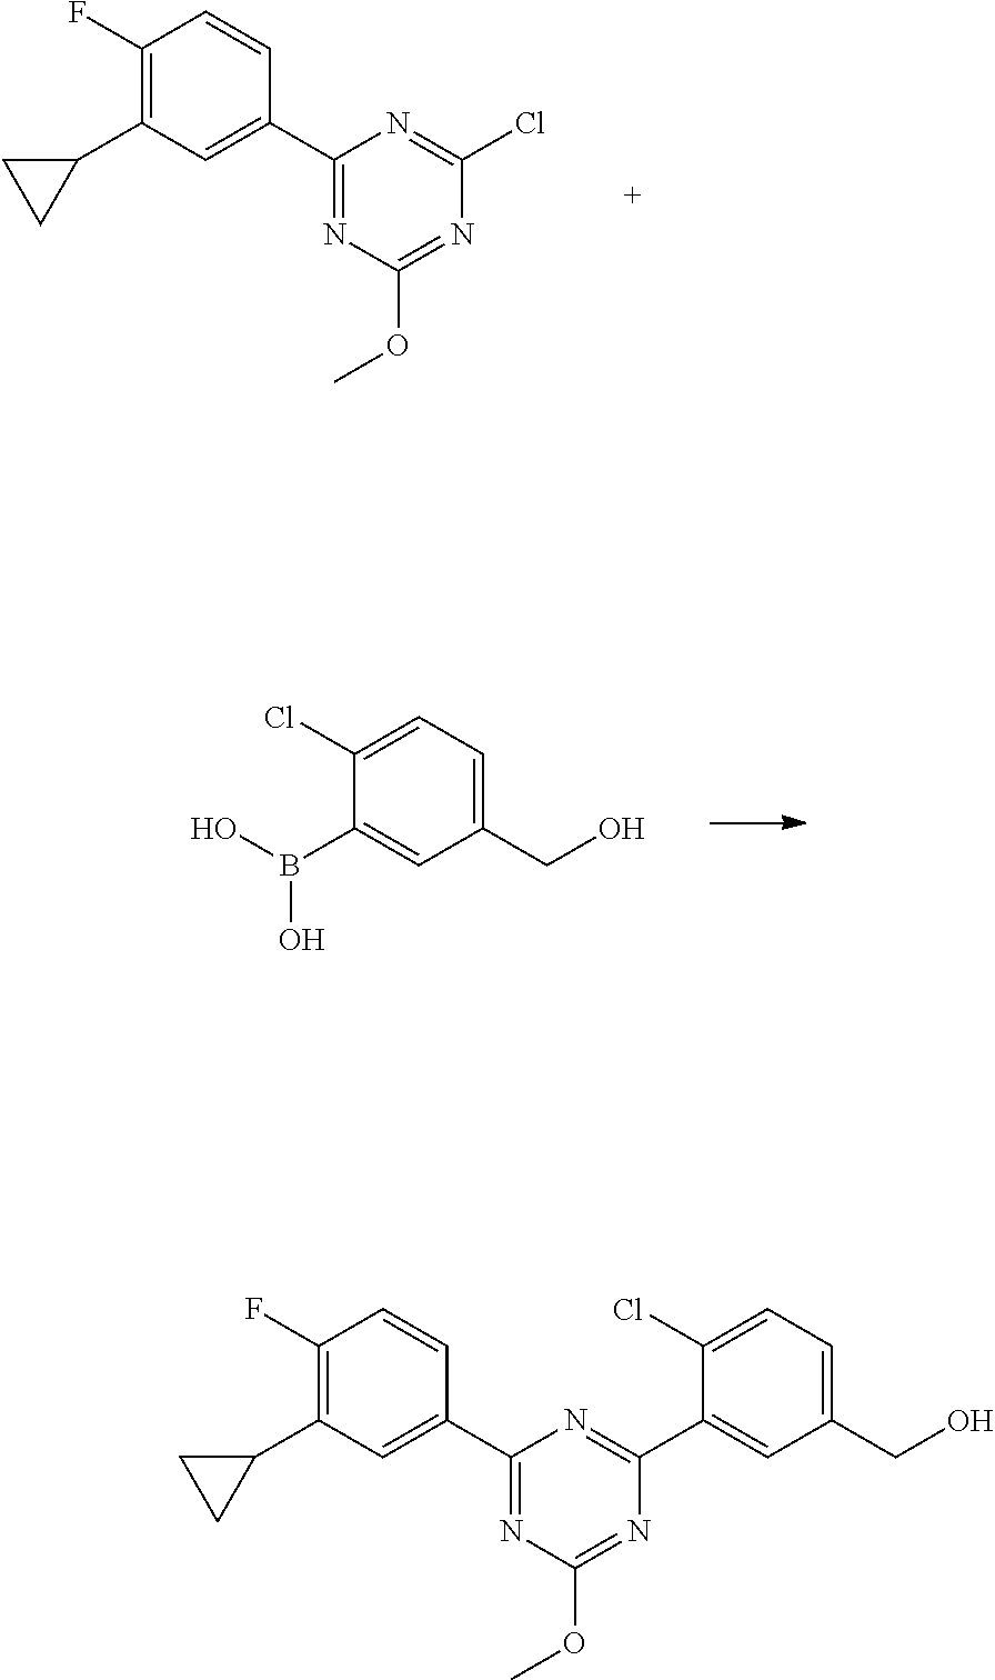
C1(F)=C(C2CC2)C=C(C2=NC(OC)=NC(Cl)=N2)C=C1.C1(CO)=CC=C(Cl)C(B(O)O)=C1.C1(F)=C(C2CC2)C=C(C2=NC(OC)=NC(C3=CC(CO)=CC=C3Cl)=N2)C=C1
